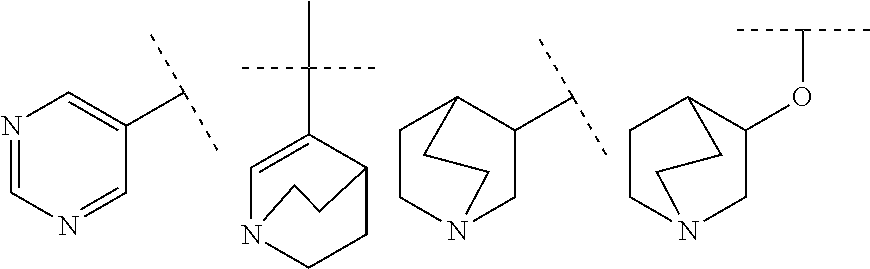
N1=CN=CC(C(C)C)=C1.C(C)(C)C1CN2CCC1CC2.O(C1CN2CCC1CC2)C(C)C.C1=C(C(C)(C)C)C2CCN1CC2
